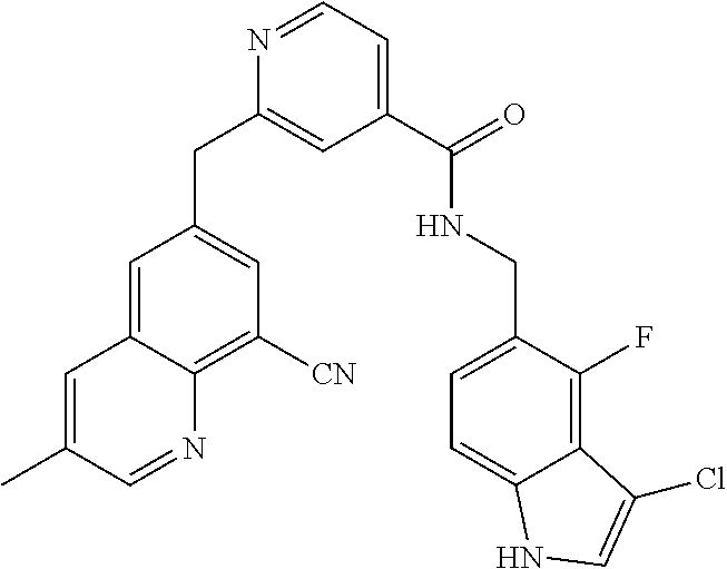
C1=C2C(=C([CN])C=C1CC1=CC(C(=O)NCC3=CC=C4C(=C3F)C(Cl)=CN4)=CC=N1)N=CC(C)=C2
